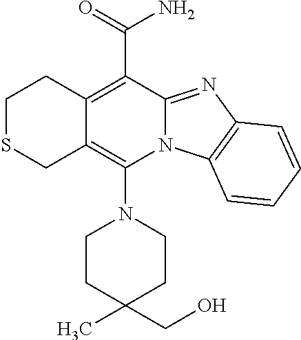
C1SCC2=C(N3CCC(C)(CO)CC3)N3C(=NC4=C3C=CC=C4)C(C(N)=O)=C2C1
